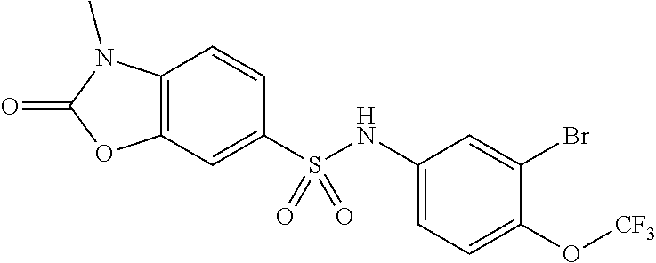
C1=CC2=C(C=C1S(NC1=CC=C(O[CF3])C(Br)=C1)(=O)=O)OC(=O)N2C
